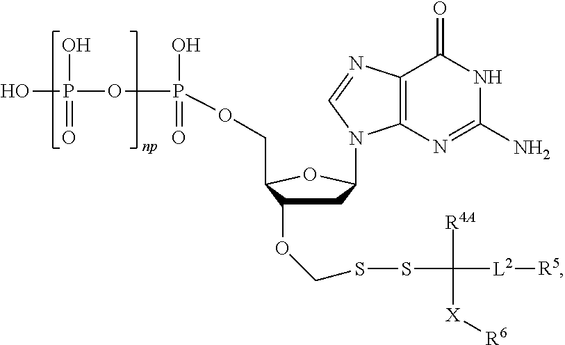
C1C(OCSSC([L2][R5])([R4A])[X][R6])C(COP(OP(O)(=O)O)(=O)O)OC1N1C2=C(C(=O)NC(N)=N2)N=C1
